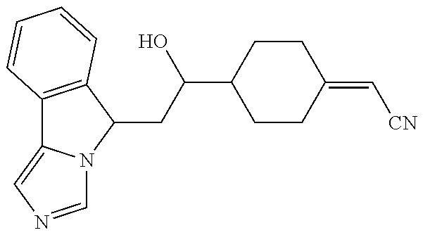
C12=C(C(CC(O)C3CCC(=C[CN])CC3)N3C1=CN=C3)C=CC=C2
